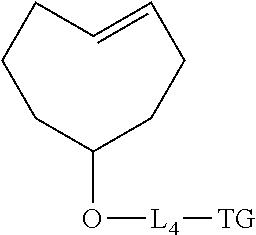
C1(O[L4][TG])CCCC=CCC1
